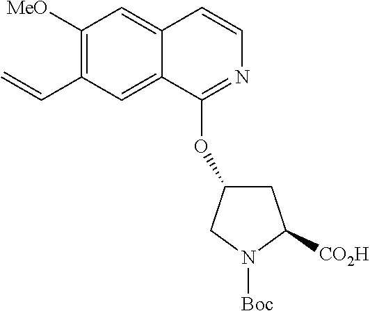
C1([MeO])=C(C=C)C=C2C(=C1)C=CN=C2OC1CC([CO2H])N([Boc])C1
